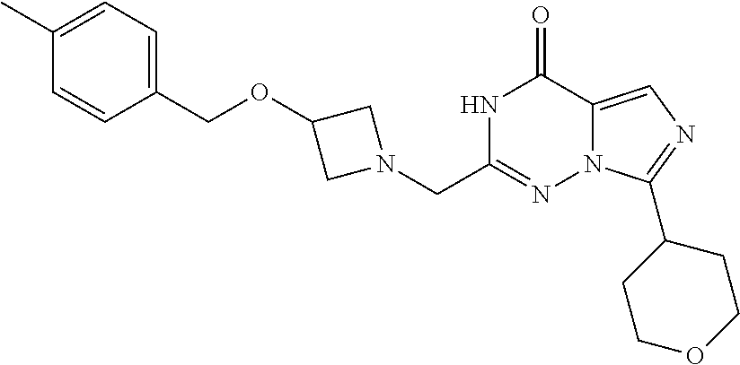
N1C(CN2CC(OCC3=CC=C(C)C=C3)C2)=NN2C(=CN=C2C2CCOCC2)C1=O
